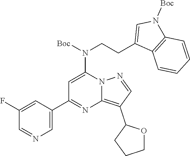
C12=C(C3OCCC3)C=NN1C(N(CCC1=CN([Boc])C3=C1C=CC=C3)[Boc])=CC(C1=CN=CC(F)=C1)=N2
